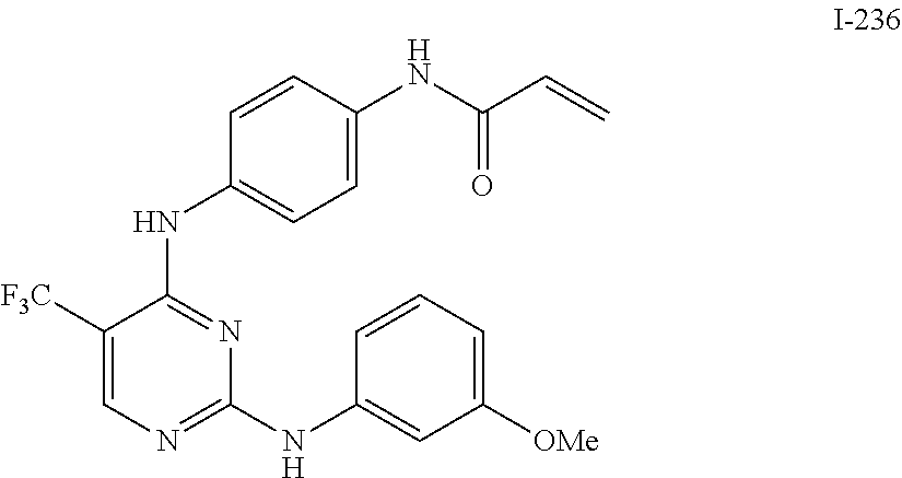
C1=CC(NC2=NC(NC3=CC([OMe])=CC=C3)=NC=C2[F3C])=CC=C1NC(=O)C=C
